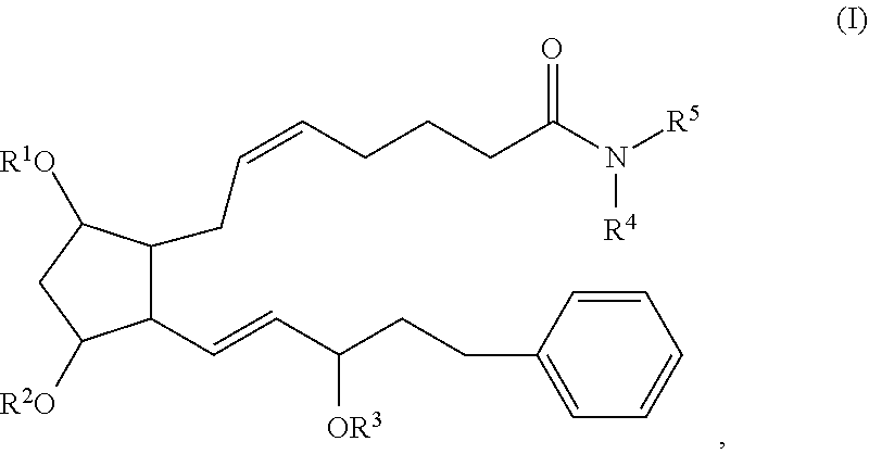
C1(C=CC(CCC2=CC=CC=C2)[OR3])C([R2O])CC([R1O])C1CC=CCCCC(N([R5])[R4])=O
